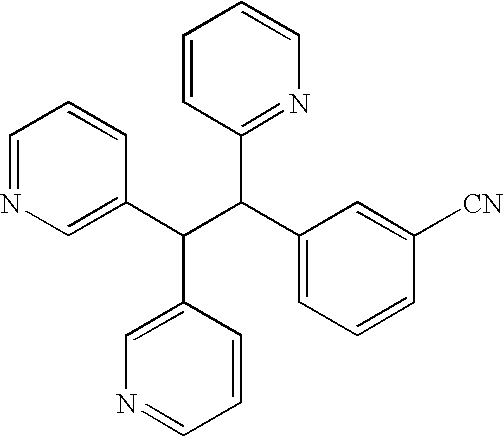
C1=NC=C(C(C(C2=CC=CC([CN])=C2)C2=NC=CC=C2)C2=CN=CC=C2)C=C1
